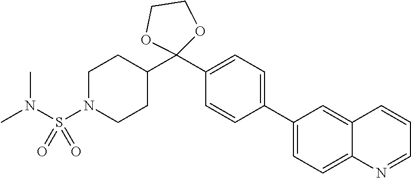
C1=C(C2=CC=C(C3(C4CCN(S(N(C)C)(=O)=O)CC4)OCCO3)C=C2)C=C2C=CC=NC2=C1
